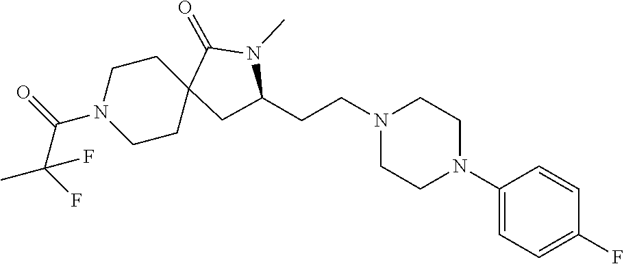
C1(N2CCN(CCC3CC4(CCN(C(=O)C(C)(F)F)CC4)C(=O)N3C)CC2)=CC=C(F)C=C1
